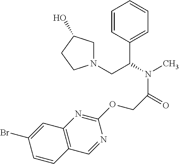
C1=CC(C(N(C)C(=O)COC2=NC3=C(C=N2)C=CC(Br)=C3)CN2CC(O)CC2)=CC=C1
